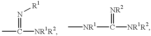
C([NR1R2])(C)=N[R1].C([NR1R2])([NR1]C)=[NR2]
